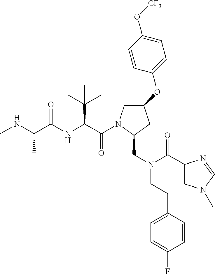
C(C(NC(C(NC)C)=O)C(C)(C)C)(=O)N1CC(OC2=CC=C(O[CF3])C=C2)CC1CN(C(=O)C1=CN(C)C=N1)CCC1=CC=C(F)C=C1
